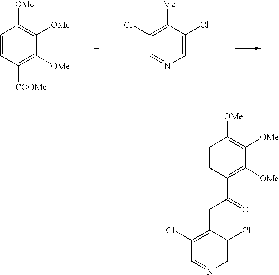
C1=CC([COOMe])=C([OMe])C([OMe])=C1[OMe].C1(Cl)=C([Me])C(Cl)=CN=C1.C1=CC(C(=O)CC2=C(Cl)C=NC=C2Cl)=C([OMe])C([OMe])=C1[OMe]
